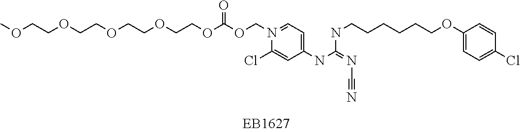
COCCOCCOCCOCCOC(OCN1=CC=C(NC(=NC#N)NCCCCCCOC2=CC=C(Cl)C=C2)C=C1Cl)=O
